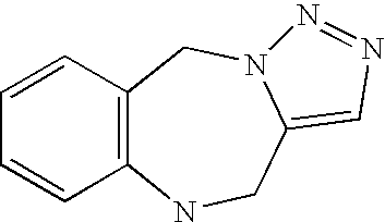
C1=CC2=C(C=C1)NCC1=CN=NN1C2
